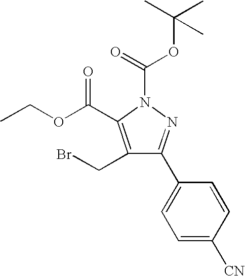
C1(CBr)=C(C(OCC)=O)N(C(=O)OC(C)(C)C)N=C1C1=CC=C([CN])C=C1
